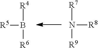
[R4]B([R5])[R6].[R7]N([R8])[R9]
